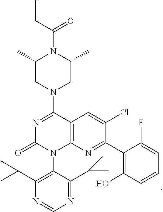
C12=C(N=C(C3=C(O)C=CC=C3F)C(Cl)=C1)N(C1=C(C(C)C)N=CN=C1C(C)C)C(=O)N=C2N1CC(C)N(C(C=C)=O)C(C)C1
